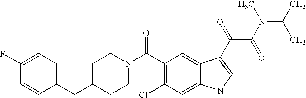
C1(F)=CC=C(CC2CCN(C(C3=C(Cl)C=C4C(=C3)C(C(C(=O)N(C)C(C)C)=O)=CN4)=O)CC2)C=C1
